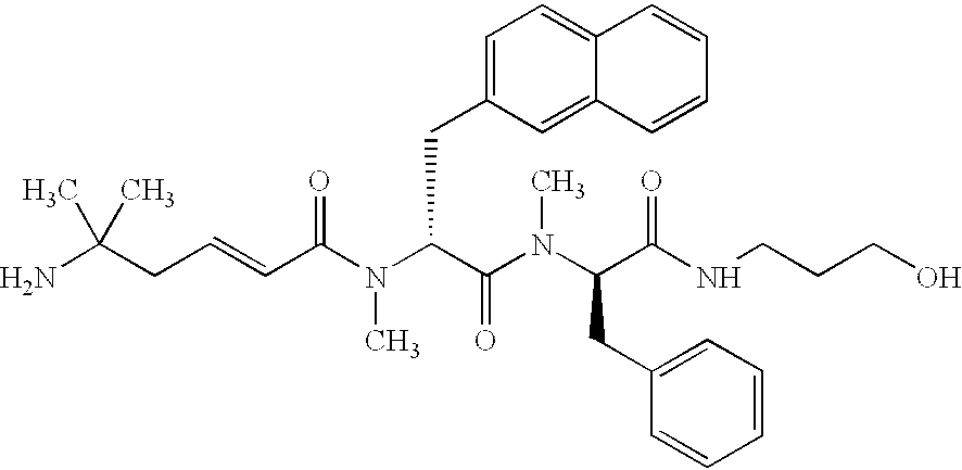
NC(CC=CC(N(C(C(N(C(C(NCCCO)=O)CC1=CC=CC=C1)C)=O)CC1=CC=C2C(=C1)C=CC=C2)C)=O)(C)C
